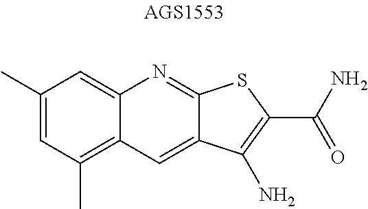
C1(C)=CC(C)=C2C(=C1)N=C1C(=C2)C(N)=C(C(N)=O)S1
